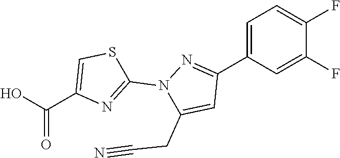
C1=C(C2=NN(C3=NC(C(=O)O)=CS3)C(CC#N)=C2)C=C(F)C(F)=C1
